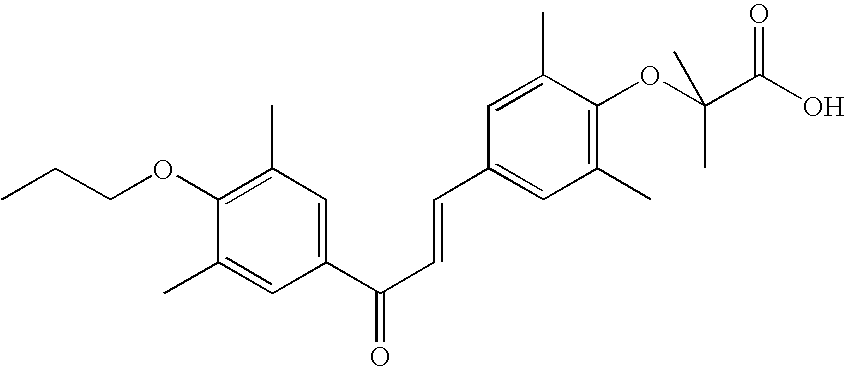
C(OC1=C(C)C=C(C(C=CC2=CC(C)=C(OC(C(=O)O)(C)C)C(C)=C2)=O)C=C1C)CC
